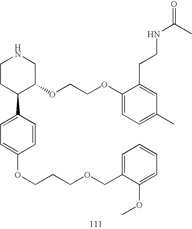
C1CC(C2=CC=C(OCCCOCC3=CC=CC=C3OC)C=C2)C(OCCOC2=CC=C(C)C=C2CCNC(=O)C)CN1
